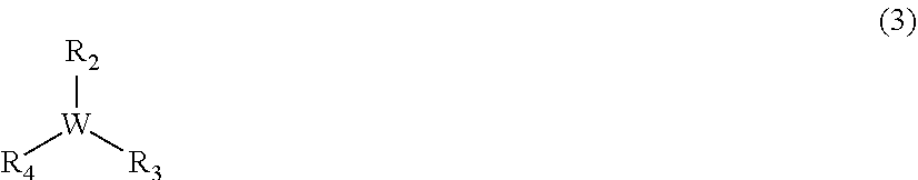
[R3][W]([R2])[R4]
